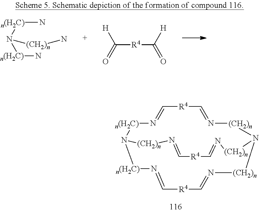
[n(H2C)](N)N([n(H2C)]N)[(CH2)n]N.[H]C(=O)[R4]C([H])=O.[n(H2C)]1N=C[R4]C=N[(CH2)n]N2[(CH2)n]N=C[R4]C=N[(CH2)n]N1[n(H2C)]N=C[R4]C=N[(CH2)n]2
